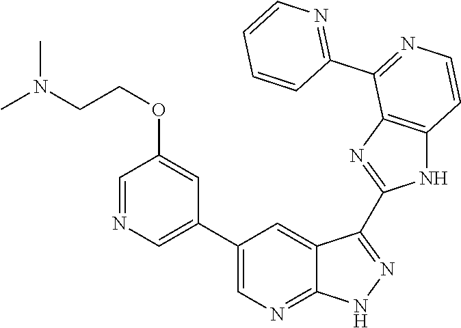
C1=NC=C(C2=CN=C3C(=C2)C(C2=NC4=C(N2)C=CN=C4C2=NC=CC=C2)=N[N H]3)C=C1OCCN(C)C
